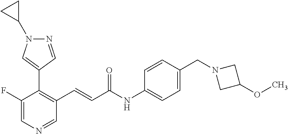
C1(F)=CN=CC(C=CC(NC2=CC=C(CN3CC(OC)C3)C=C2)=O)=C1C1=CN(C2CC2)N=C1
